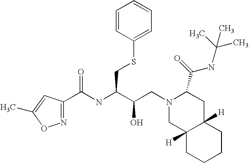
C(NC(C(CN1CC2([H])C([H])(CC1C(NC(C)(C)C)=O)CCCC2)O)CSC1=CC=CC=C1)(=O)C1=NOC(C)=C1
